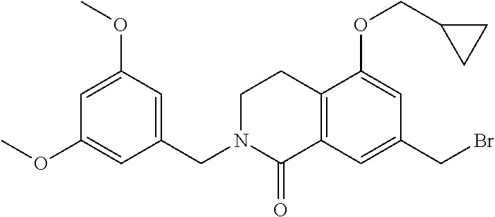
C1N(CC2=CC(OC)=CC(OC)=C2)C(=O)C2=C(C1)C(OCC1CC1)=CC(CBr)=C2
